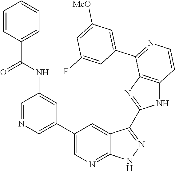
C1=NC=C(C2=CN=C3C(=C2)C(C2=NC4=C(N2)C=CN=C4C2=CC([MeO])=CC(F)=C2)=NN3)C=C1NC(C1=CC=CC=C1)=O
